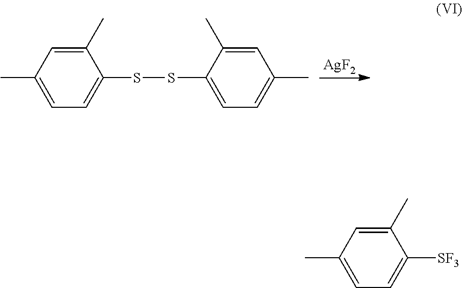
C1(C)=CC(C)=CC=C1[SF3].C1(C)=CC(C)=CC=C1SSC1=CC=C(C)C=C1C.[AgF2]
